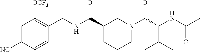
C1=C([NC])C=CC(CNC(C2CCCN(C(C(NC(C)=O)C(C)C)=O)C2)=O)=C1[OCF3]
